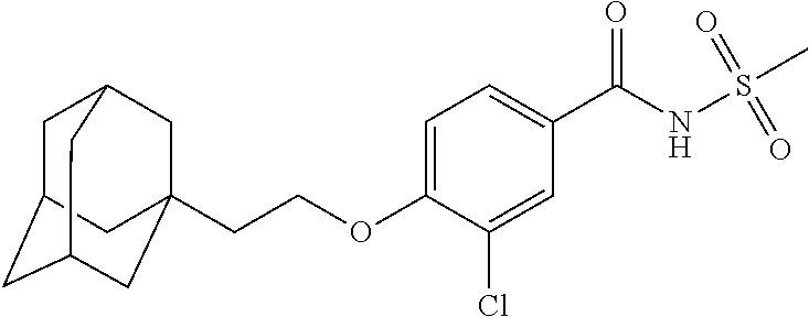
C1=C(OCCC23CC4CC(CC(C2)C4)C3)C(Cl)=CC(C(NS(C)(=O)=O)=O)=C1
